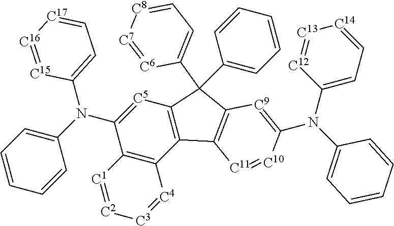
N(C1=CC=CC=C1)(C1=[C5]C2=C(C3=C1[C1]=[C2][C3]=[C4]3)C1=C(C2(C2=CC=CC=C2)C2=CC=[C8][C7]=[C6]2)[C9]=C(N(C2=CC=[C14][C13]=[C12]2)C2=CC=CC=C2)[C10]=[C11]1)C1=CC=[C17][C16]=[C15]1
